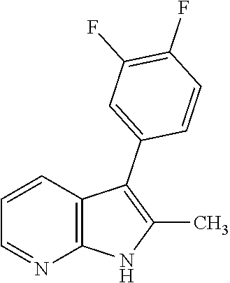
C1=CC2=C(N=C1)NC(C)=C2C1=CC(F)=C(F)C=C1
